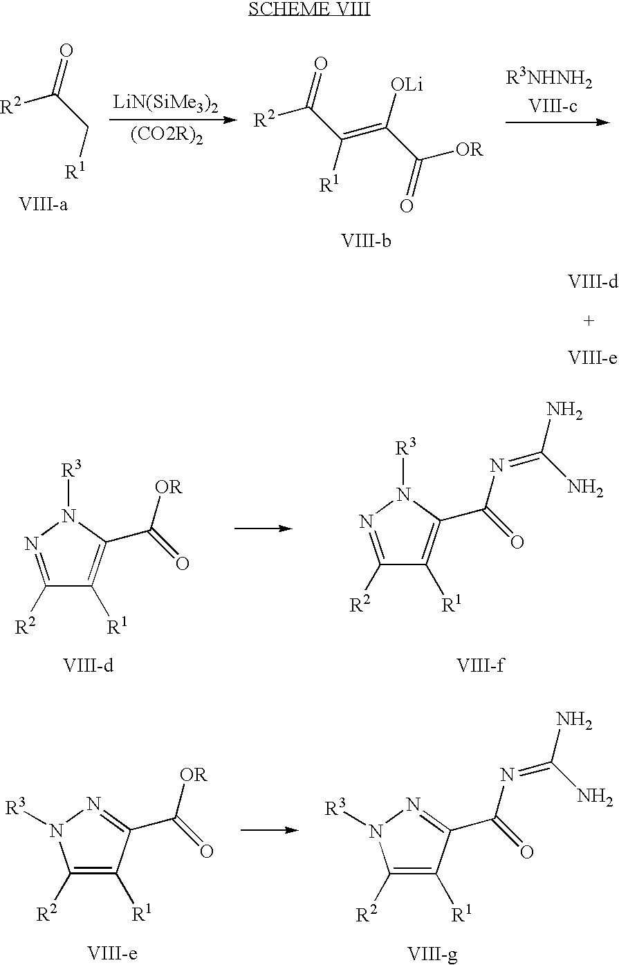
[R1]CC([R2])=O.[LiN(SiMe3)2].[R1]C(C([R2])=O)=C([OLi])C([OR])=O.C1([R2])=NN([R3])C(C(=O)[OR])=C1[R1].C1([R2])=NN([R3])C(C(=O)N=C(N)N)=C1[R1].C1([R2])=C([R1])C(C(=O)[OR])=NN1[R3].C1([R2])=C([R1])C(C(=O)N=C(N)N)=NN1[R3]
